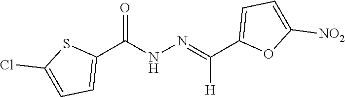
C1(C([H])=NNC(C2=CC=C(Cl)S2)=O)=CC=C([NO2])O1
